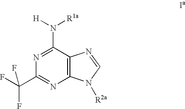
C1(C(F)(F)F)=NC2=C(C(N([H])[R1a])=N1)N=CN2[R2a]
